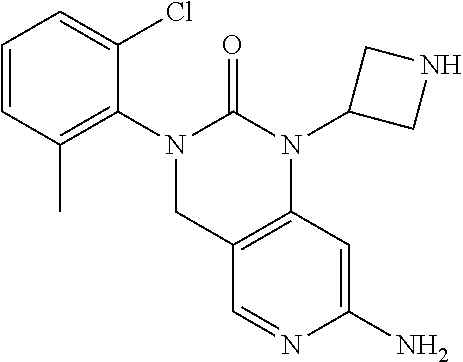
C1=CC(C)=C(N2CC3=C(N(C4CNC4)C2=O)C=C(N)N=C3)C(Cl)=C1
